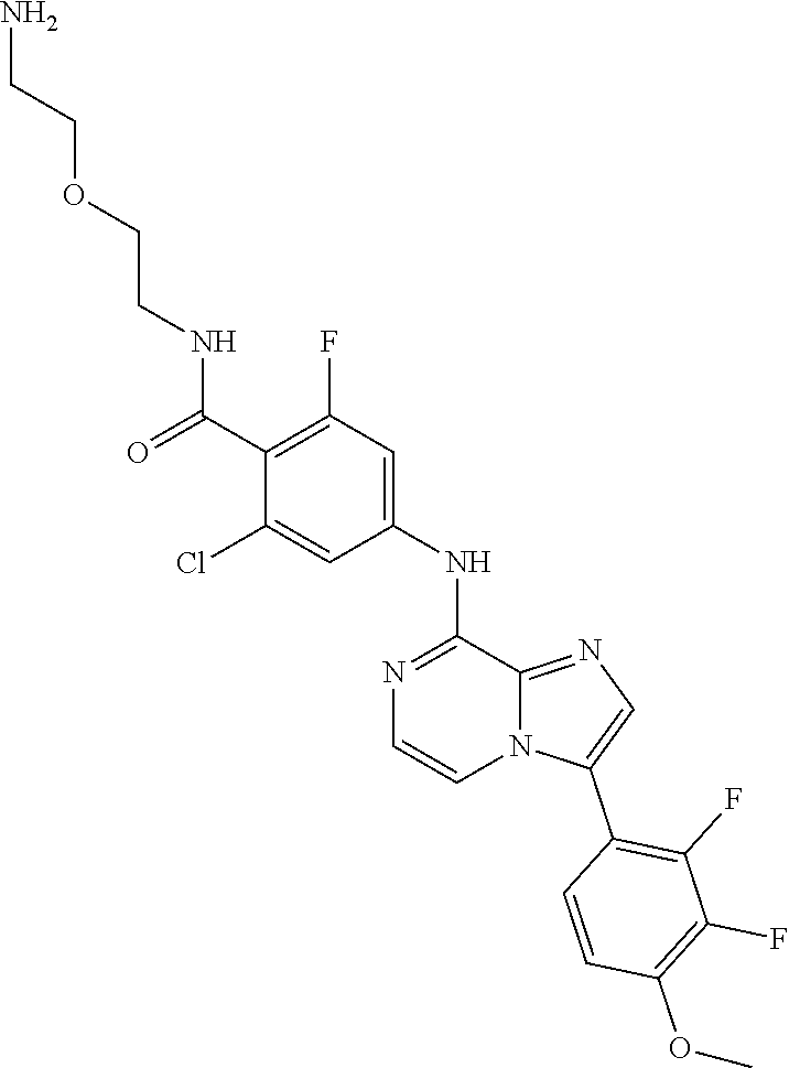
O=C(C1=C(F)C=C(NC2=NC=CN3C2=NC=C3C2=C(F)C(F)=C(OC)C=C2)C=C1Cl)NCCOCCN
